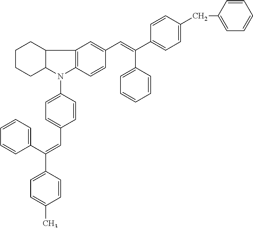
C12C(N(C3=CC=C(C=C(C4=CC=CC=C4)C4=CC=C(C)C=C4)C=C3)C3=C1C=C(C=C(C1=CC=C(CC4=CC=CC=C4)C=C1)C1=CC=CC=C1)C=C3)CCCC2
